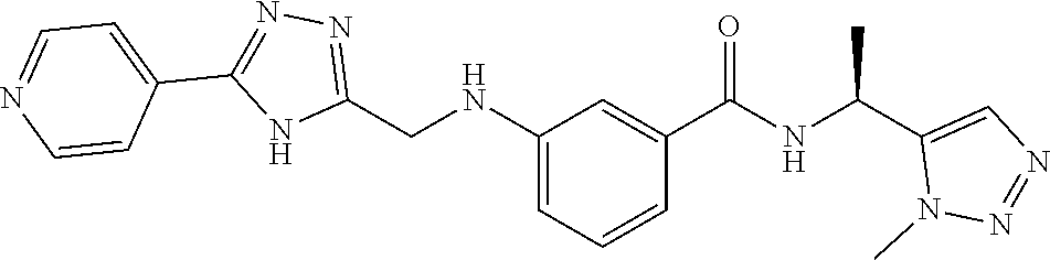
C1(CNC2=CC=CC(C(=O)NC(C3=CN=NN3C)C)=C2)=NN=C(C2=CC=NC=C2)N1
